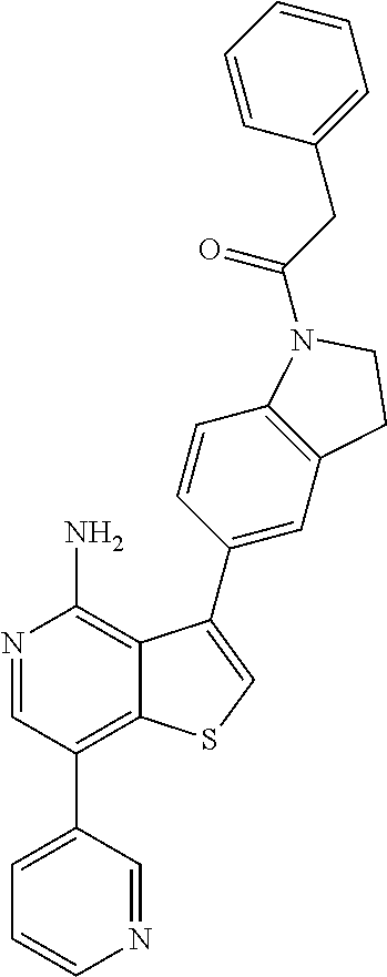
N1=CC(C2=CC=CN=C2)=C2C(=C1N)C(C1=CC3=C(C=C1)N(C(CC1=CC=CC=C1)=O)CC3)=CS2
